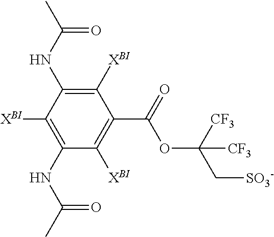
C1([XBI])=C(NC(C)=O)C([XBI])=C(NC(C)=O)C([XBI])=C1C(OC(C[SO3-])([CF3])[CF3])=O
